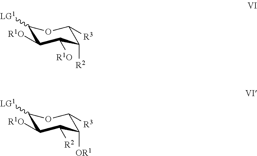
C1([LG1])C([R1O])C([R1O])C([R2])C([R3])O1.C1([LG1])C([R1O])C([R2])C([OR1])C([R3])O1
